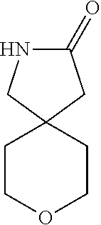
C1COCCC12CC(=O)NC2
